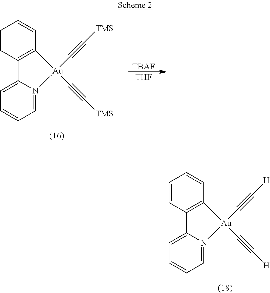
C1=CC2=C(C=C1)[Au](C#C[H])(C#C[H])N1=CC=CC=C21.C1=CC2=C(C=C1)[Au](C#C[TMS])(C#C[TMS])N1=CC=CC=C21.[TBAF].[THF]
